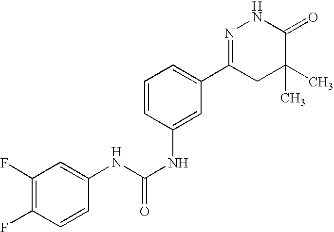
C1(F)=C(F)C=CC(NC(NC2=CC(C3=NNC(=O)C(C)(C)C3)=CC=C2)=O)=C1
